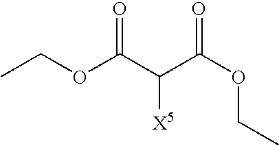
CCOC(C(C(OCC)=O)[X5])=O
